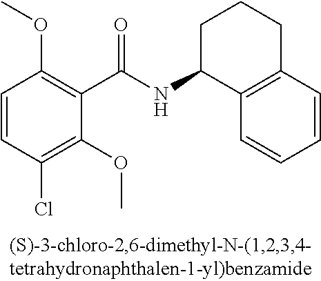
C1(C(NC2C3=C(CCC2)C=CC=C3)=O)=C(OC)C=CC(Cl)=C1OC
